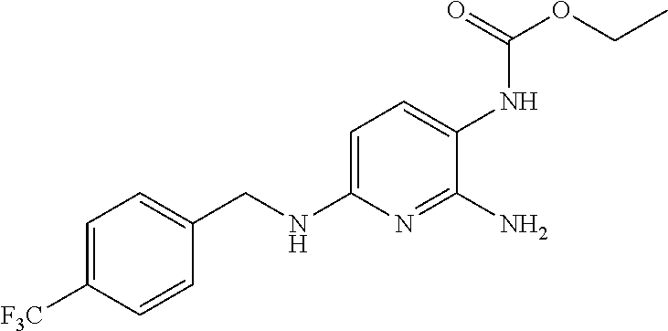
C1=C([F3C])C=CC(CNC2=CC=C(NC(OCC)=O)C(N)=N2)=C1
